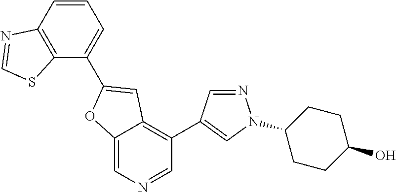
C12=CN=CC(C3=CN(C4CCC(O)CC4)N=C3)=C1C=C(C1=CC=CC3=C1SC=N3)O2
